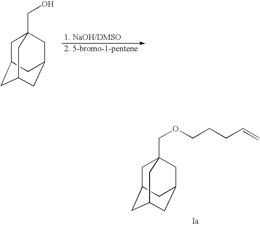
C1C2CC3CC(CC1(CO)C3)C2.C1C2CC3CC(CC1(COCCCC=C)C3)C2
